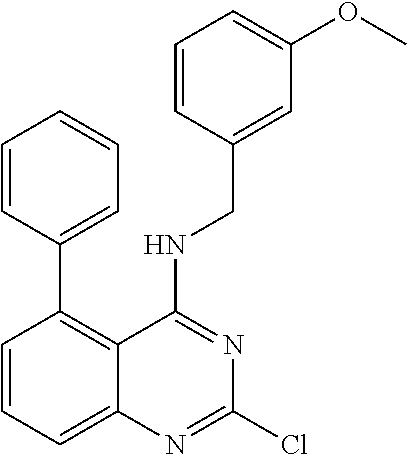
C1(C2=C3C(=CC=C2)N=C(Cl)N=C3NCC2=CC(OC)=CC=C2)=CC=CC=C1
